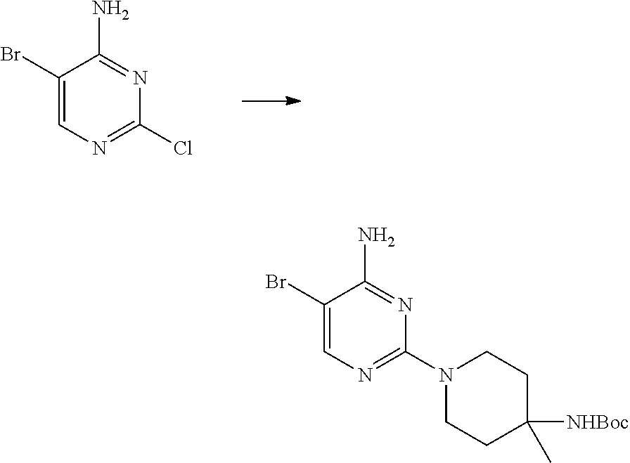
C1(Br)=CN=C(Cl)N=C1N.C1(Br)=CN=C(N2CCC([NHBoc])(C)CC2)N=C1N
